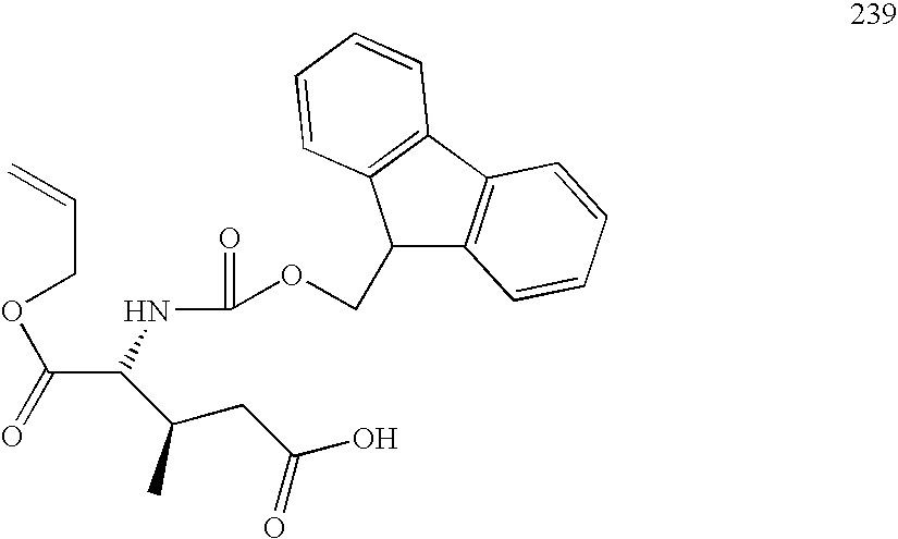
C12=C(C3=C(C=CC=C3)C1COC(NC(C(OCC=C)=O)C(CC(=O)O)C)=O)C=CC=C2
